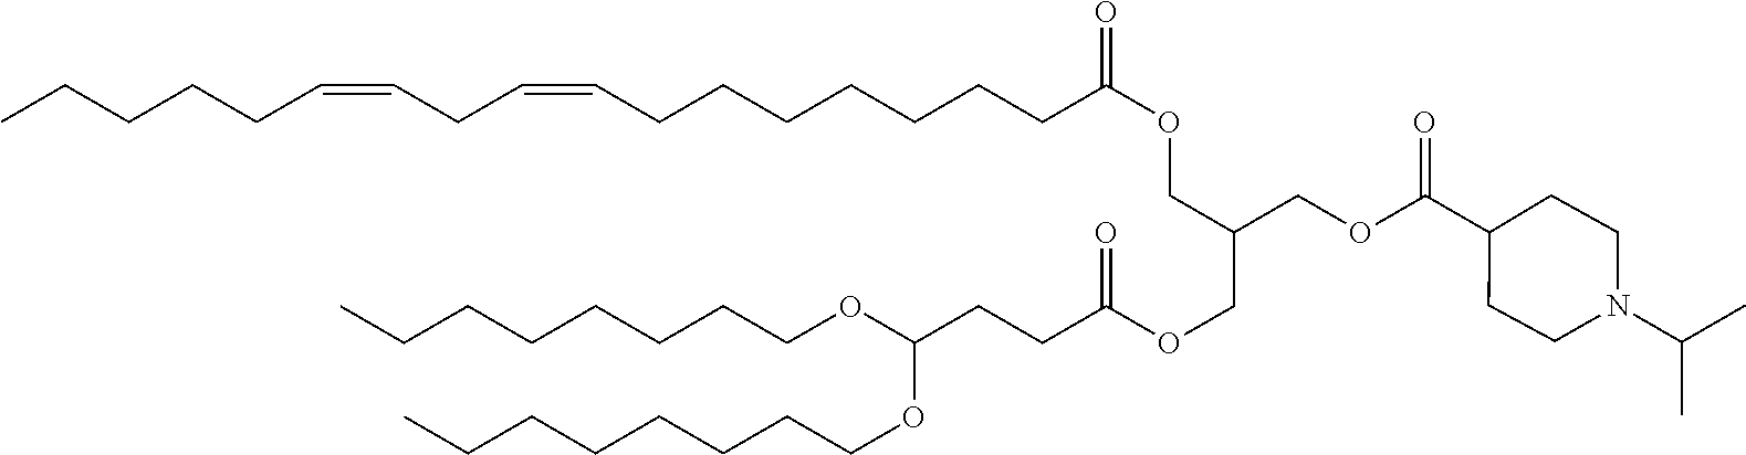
C(CCCOC(OCCCCCCCC)CCC(=O)OCC(COC(CCCCCCCC=CCC=CCCCCC)=O)COC(C1CCN(C(C)C)CC1)=O)CCCC
